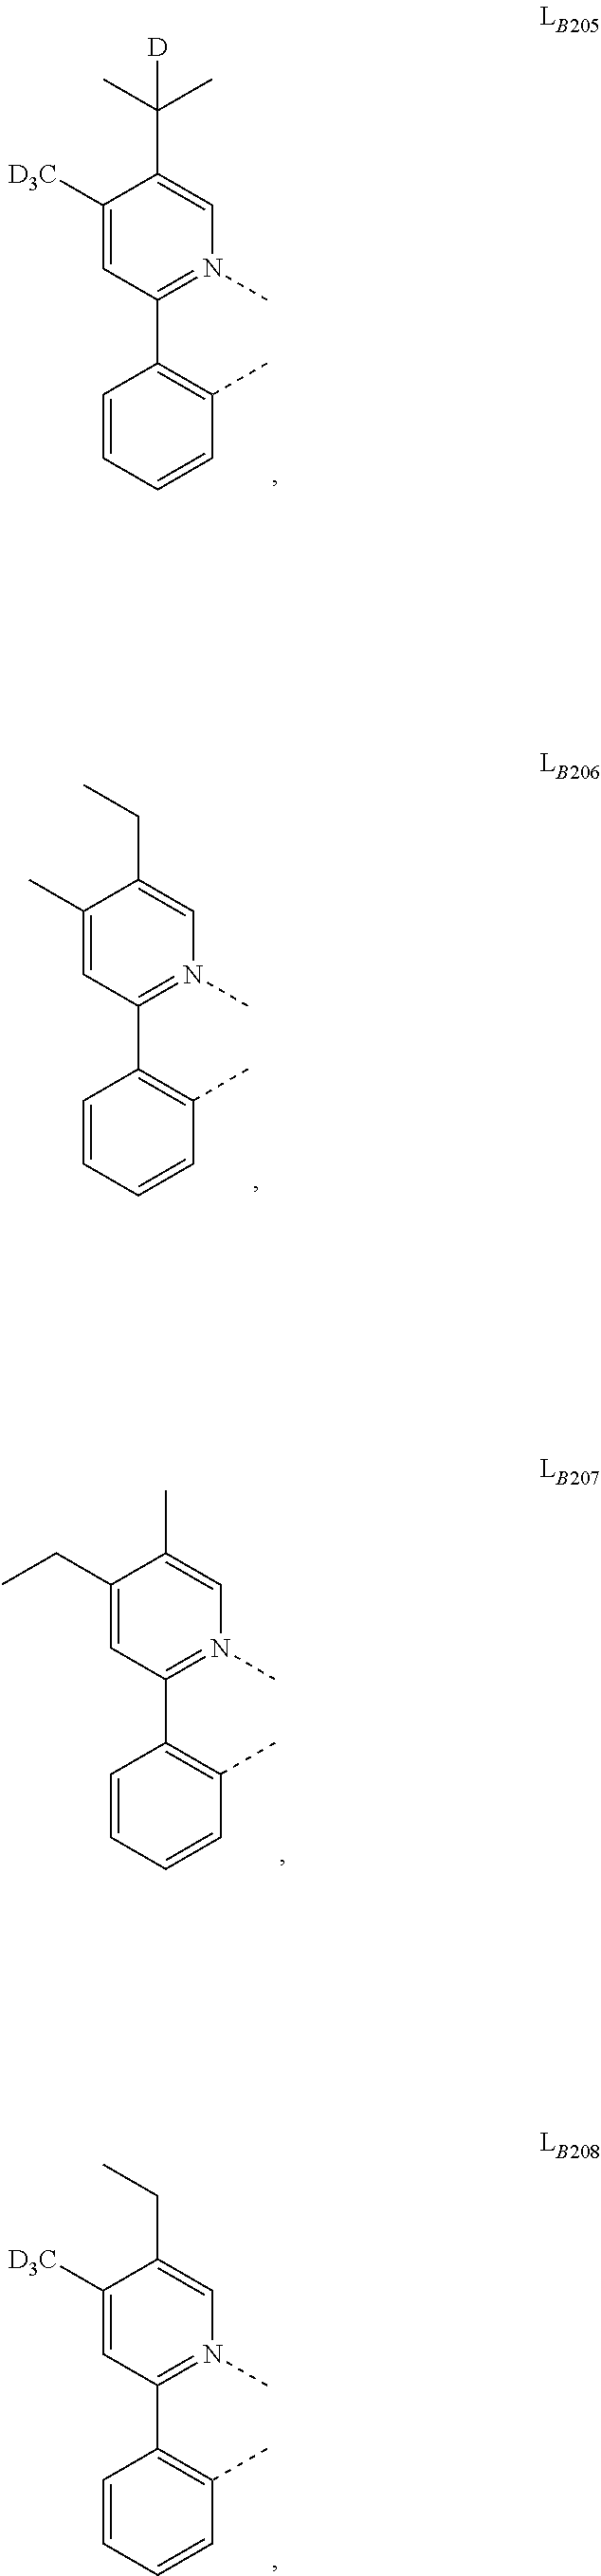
C1=CC=CC(C)=C1C1=N(C)C=C(C(C)(C)[D])C([D3C])=C1.C1=CC=CC(C)=C1C1=N(C)C=C(CC)C(C)=C1.C1=CC=CC(C)=C1C1=N(C)C=C(C)C(CC)=C1.C1=CC=CC(C)=C1C1=N(C)C=C(CC)C([D3C])=C1
